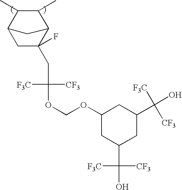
C1C(CC(OCOC2CC(C(O)([F3C])[CF3])CC(C(O)([F3C])[CF3])C2)([F3C])[CF3])(F)C2C(C)C(C)C1C2
